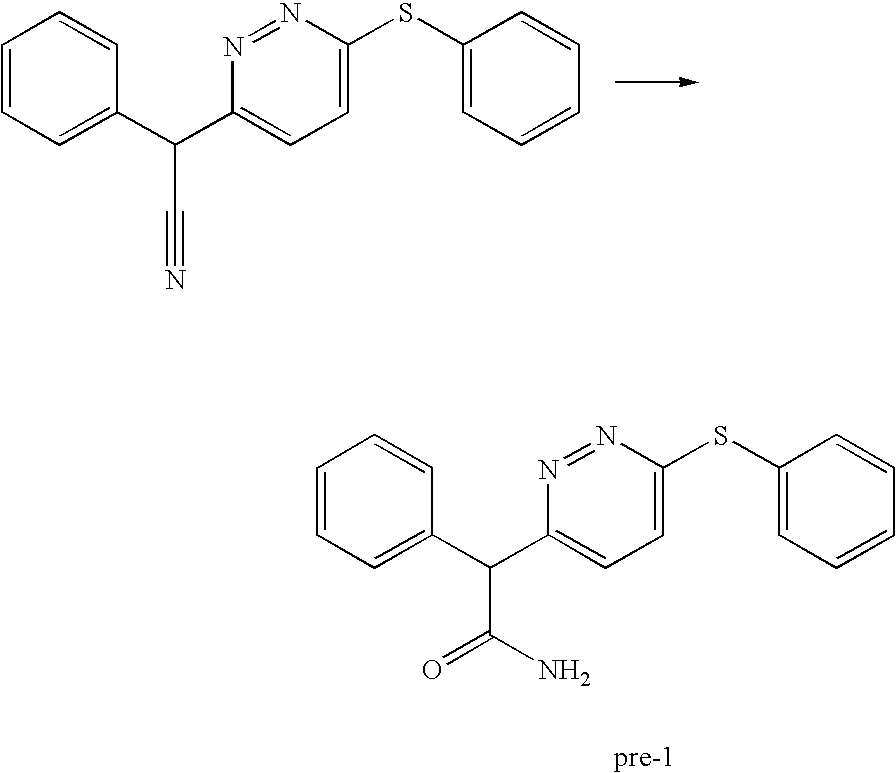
C1=CC=C(C(C2=CC=C(SC3=CC=CC=C3)N=N2)C#N)C=C1.C1=CC=C(C(C2=CC=C(SC3=CC=CC=C3)N=N2)C(N)=O)C=C1
